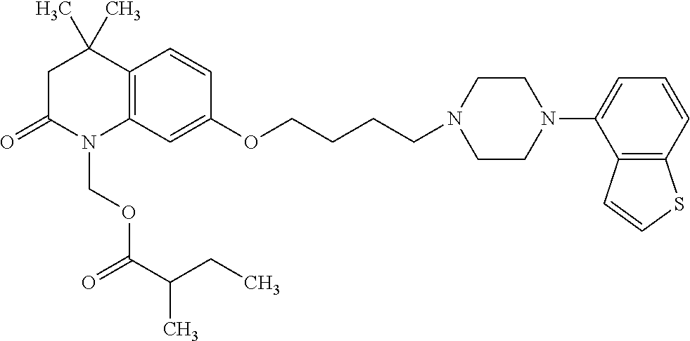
C12=C(C=C(OCCCCN3CCN(C4=CC=CC5=C4C=CS5)CC3)C=C1)N(COC(=O)C(CC)C)C(=O)CC2(C)C
